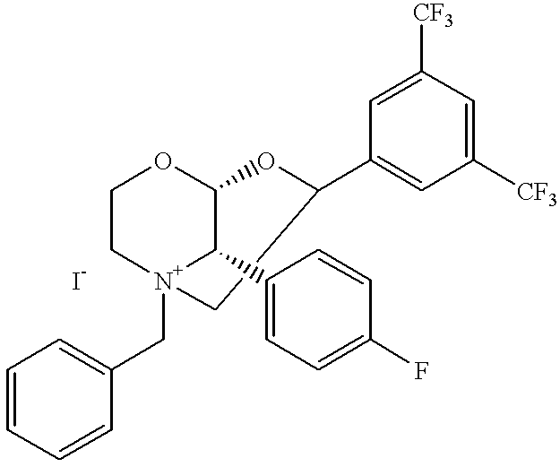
C1=C(C2C3OCC[N+]2(CC2=CC=CC=C2)CC(C2=CC([CF3])=CC([CF3])=C2)O3)C=CC(F)=C1.[I-]
